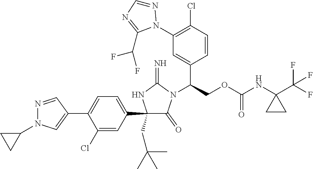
C1(C2=CC=C(C3=CN(C4CC4)N=C3)C(Cl)=C2)(CC(C)(C)C)C(=O)N(C(COC(NC2(C(F)(F)F)CC2)=O)C2=CC(N3N=CN=C3C(F)F)=C(Cl)C=C2)C(=N)N1
